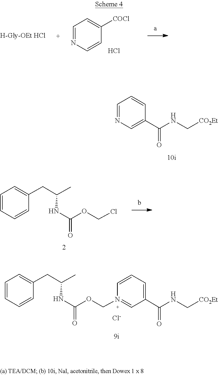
[CO2Et]CNC(C1=CN=CC=C1)=O.[Cl-].C1=N(COC(NC(CC2=CC=CC=C2)C)=O)C=CC=C1C(NC[CO2Et])=O.[H-Gly-OEt HCl].C1=NC=CC([COCl])=C1.Cl.ClCOC(NC(CC1=CC=CC=C1)C)=O
